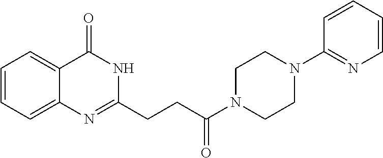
C12=CC=CC=C1N=C(CCC(N1CCN(C3=NC=CC=C3)CC1)=O)NC2=O
